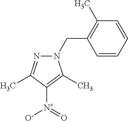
C1(CN2N=C(C)C([N+](=O)[O-])=C2C)=C(C)C=CC=C1
